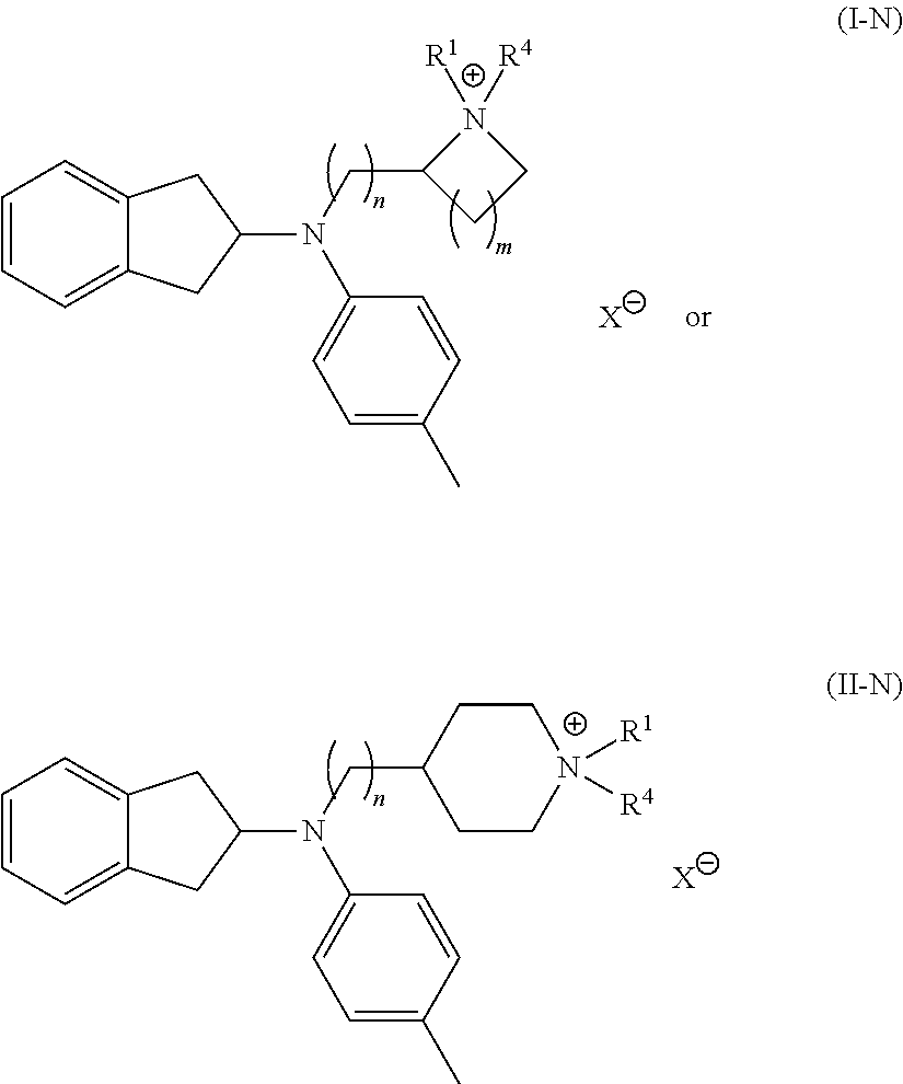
C1=CC=C2C(=C1)CC(N(CC1CCN1([R1])[R4])C1=CC=C(C)C=C1)C2.[X].C1=CC=C2C(=C1)CC(N(CC1CC[N+]([R1])([R4])CC1)C1=CC=C(C)C=C1)C2.[X]
